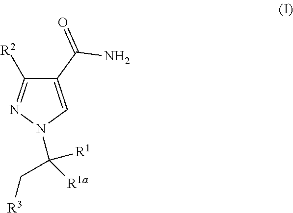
C1(C(=O)N)=CN(C(C[R3])([R1])[R1a])N=C1[R2]
